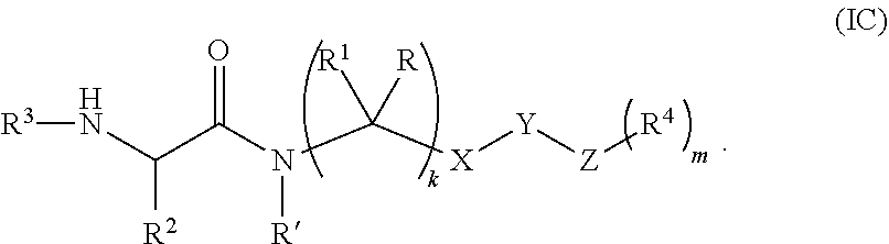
[R3]NC(C(N(C([X][Y][Z][R4])([R1])[R])[R])=O)[R2]
